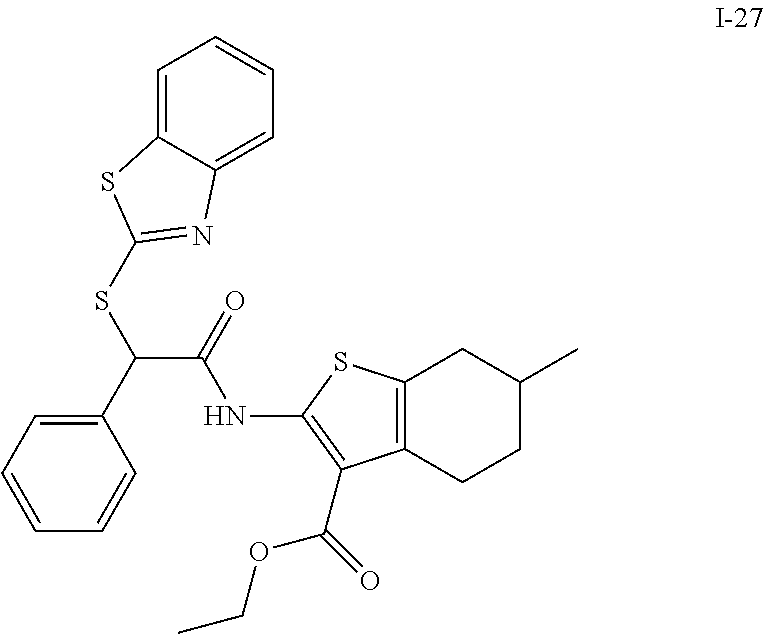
C12=C(CCC(C)C1)C(C(OCC)=O)=C(NC(=O)C(SC1=NC3=CC=CC=C3S1)C1=CC=CC=C1)S2
